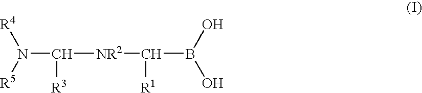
N(C([NR2]C(B(O)O)[R1])[R3])([R4])[R5]
